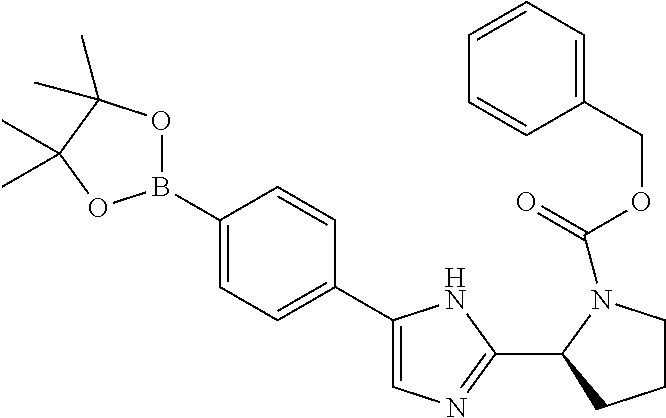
C1=C(COC(N2C(C3=NC=C(C4=CC=C(B5OC(C)(C)C(C)(C)O5)C=C4)N3)CCC2)=O)C=CC=C1
